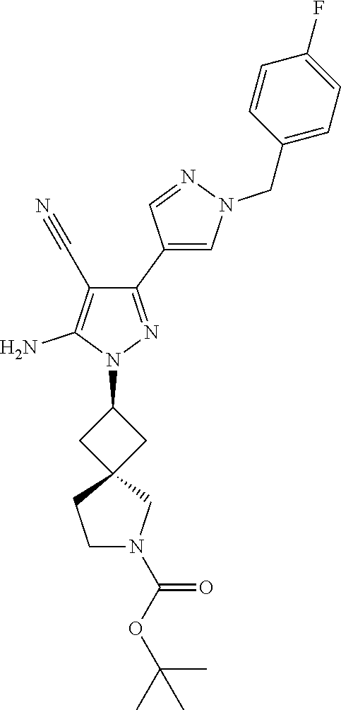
C1(C2=CN(CC3=CC=C(F)C=C3)N=C2)=NN(C2CC3(C2)CCN(C(OC(C)(C)C)=O)C3)C(N)=C1C#N
